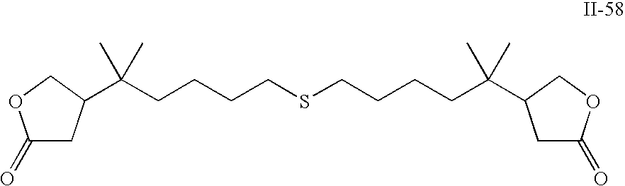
C1(=O)CC(C(CCCCSCCCCC(C2CC(=O)OC2)(C)C)(C)C)CO1
